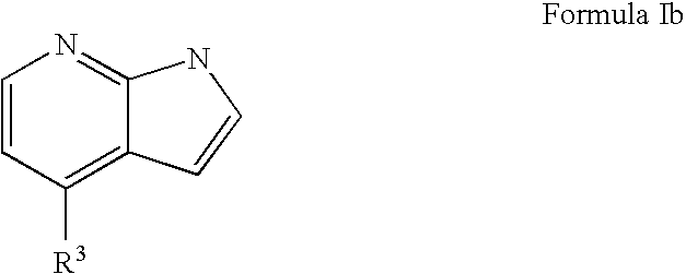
C1=CC([R3])=C2C(=N1)NC=C2
